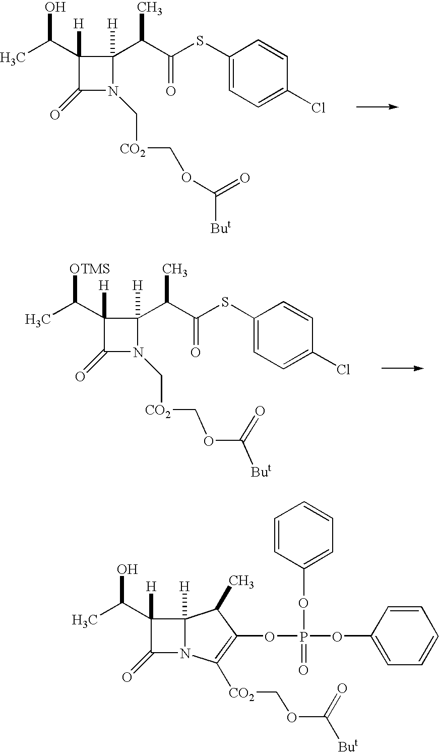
C1(=O)N(C[CO2]COC([But])=O)C(C(C(SC2=CC=C(Cl)C=C2)=O)C)([H])C1(C(C)O)[H].C1(=O)N(C[CO2]COC([But])=O)C(C(C(SC2=CC=C(Cl)C=C2)=O)C)([H])C1(C(C)[OTMS])[H].C1(=O)N2C([H])(C1(C(C)O)[H])C(C)C(OP(OC1=CC=CC=C1)(OC1=CC=CC=C1)=O)=C2[CO2]COC([But])=O
